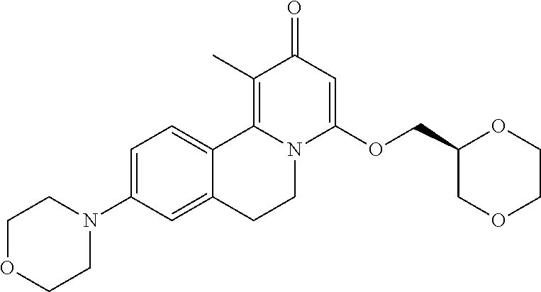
C1=C(N2CCOCC2)C=C2C(=C1)C1=C(C)C(=O)C=C(OCC3COCCO3)N1CC2
